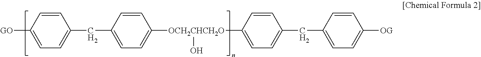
C1=CC([GO])=CC=C1CC1=CC=C([OCH2CHCH2O](O)C2=CC=C(CC3=CC=C([OG])C=C3)C=C2)C=C1
